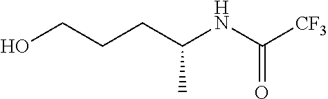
OCCCC(NC([CF3])=O)C
